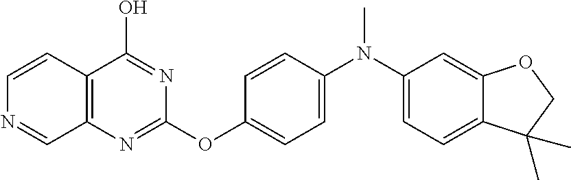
C1=CC2=C(C=N1)N=C(OC1=CC=C(N(C3=CC=C4C(=C3)OCC4(C)C)C)C=C1)N=C2O
